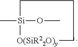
C[Si]1(OC)CCC[O(SiR22O)y]1
